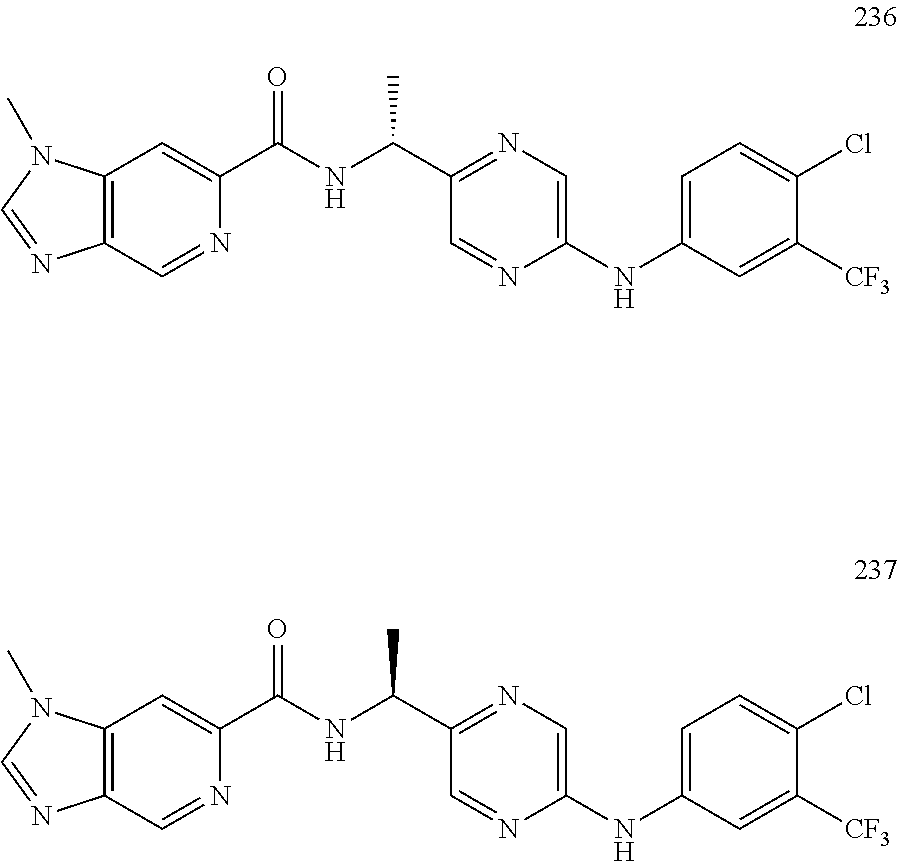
C1(C(NC(C2=CC3=C(C=N2)N=CN3C)=O)C)=NC=C(NC2=CC=C(Cl)C([CF3])=C2)N=C1.C1(C(NC(C2=CC3=C(C=N2)N=CN3C)=O)C)=NC=C(NC2=CC=C(Cl)C([CF3])=C2)N=C1
